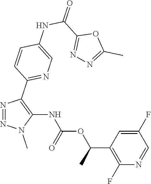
N1=NN(C)C(NC(OC(C2=C(F)N=CC(F)=C2)C)=O)=C1C1=NC=C(NC(C2=NN=C(C)O2)=O)C=C1
